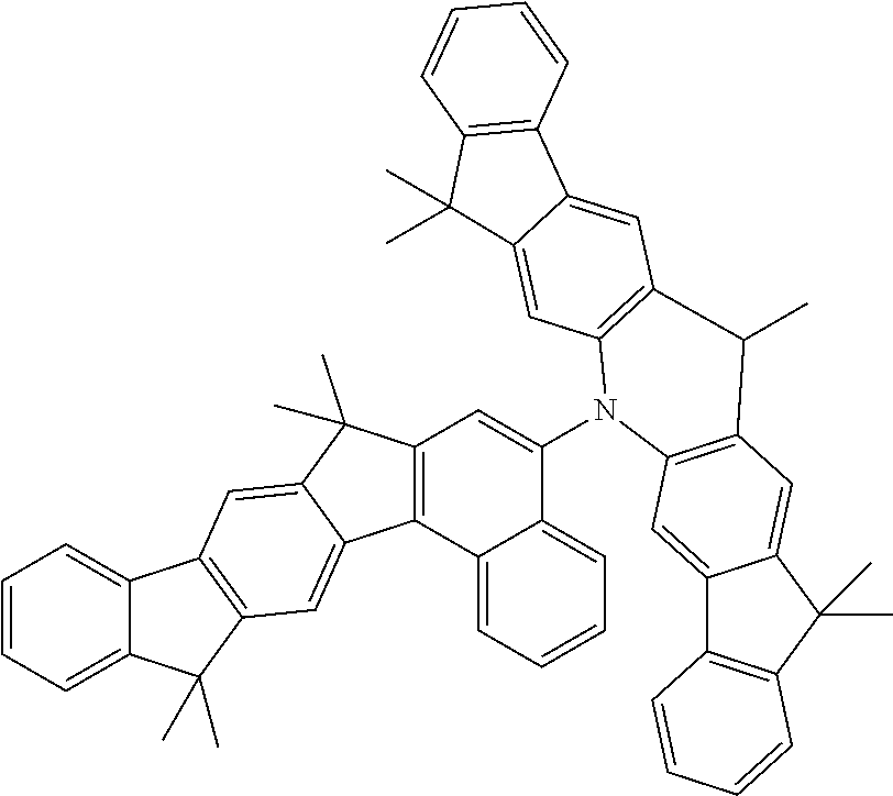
C12=CC=CC=C1C(C)(C)C1=C2C=C2C(C)(C)C3=C(C2=C1)C1=CC=CC=C1C(N1C2=C(C=C4C(=C2)C(C)(C)C2=C4C=CC=C2)C(C)C2=C1C=C1C4=C(C(C)(C)C1=C2)C=CC=C4)=C3
